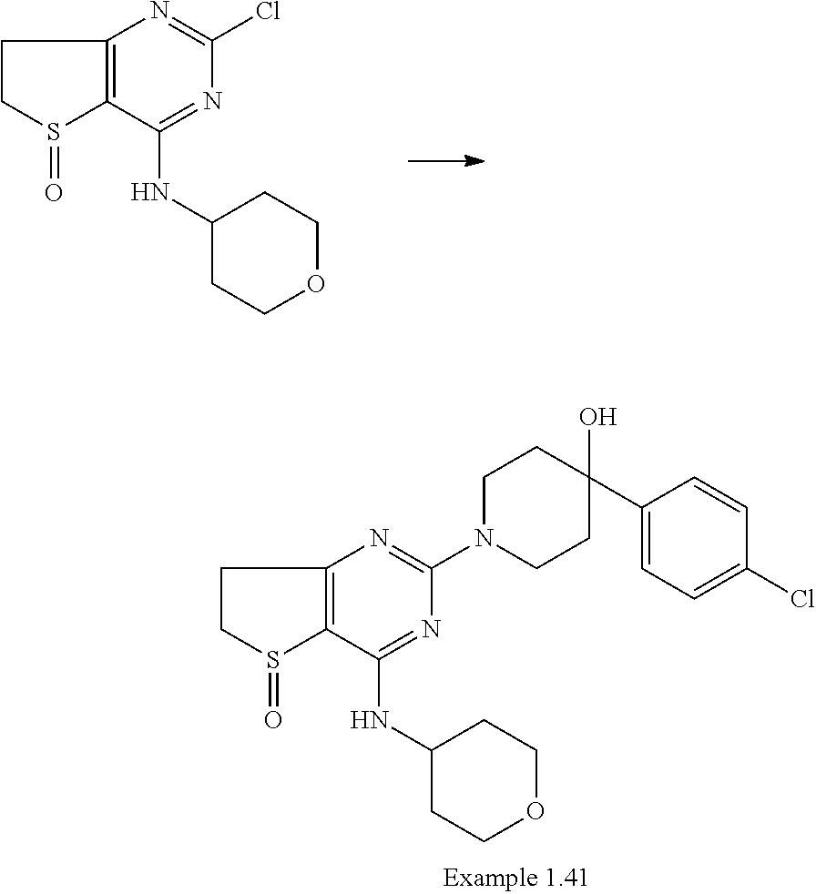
C1CS(=O)C2=C1N=C(Cl)N=C2NC1CCOCC1.C1CS(=O)C2=C1N=C(N1CCC(O)(C3=CC=C(Cl)C=C3)CC1)N=C2NC1CCOCC1
